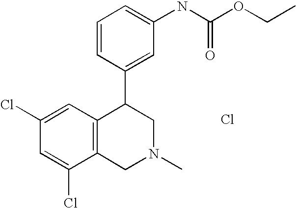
C1(Cl)=CC(Cl)=CC2=C1CN(C)CC2C1=CC(NC(=O)OCC)=CC=C1.Cl
